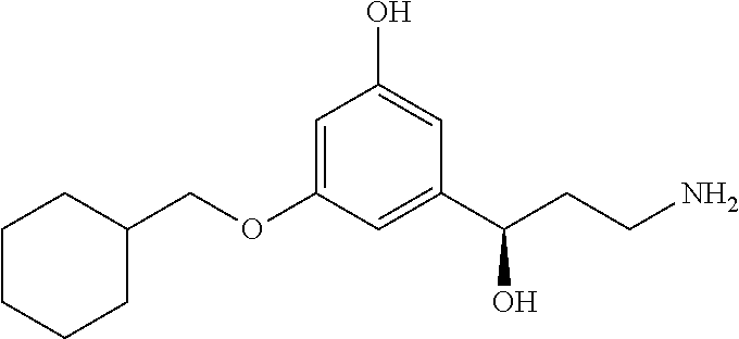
C1=C(OCC2CCCCC2)C=C(C(CCN)O)C=C1O
